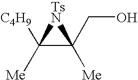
[Me]C1([C4H9])C(CO)([Me])[TsN]1
